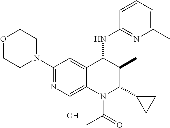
C1(N2CCOCC2)=NC(O)=C2C(=C1)C(NC1=NC(C)=CC=C1)C(C)C(C1CC1)N2C(=O)C
